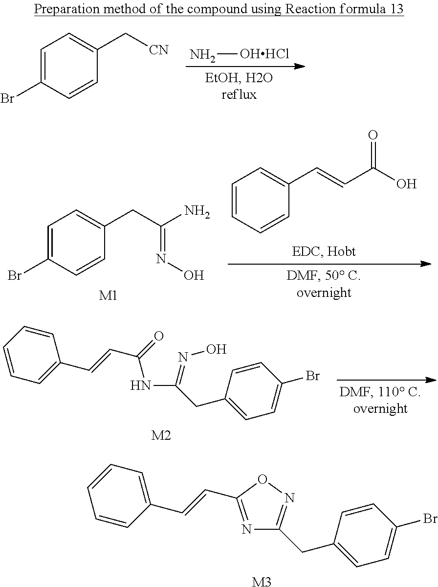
N[OHHCl].C1=C(Br)C=CC(C[CN])=C1.C1=C(Br)C=CC(CC(N)=NO)=C1.[M1].C(C1=CC=CC=C1)=CC(O)=O.C(CC1=CC=C(Br)C=C1)(=NO)NC(C=CC1=CC=CC=C1)=O.[M2].[M3].N1=C(C=CC2=CC=CC=C2)ON=C1CC1=CC=C(Br)C=C1
